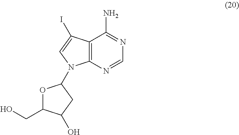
O1C(CO)C(O)CC1N1C2=C(C(N)=NC=N2)C(I)=C1
